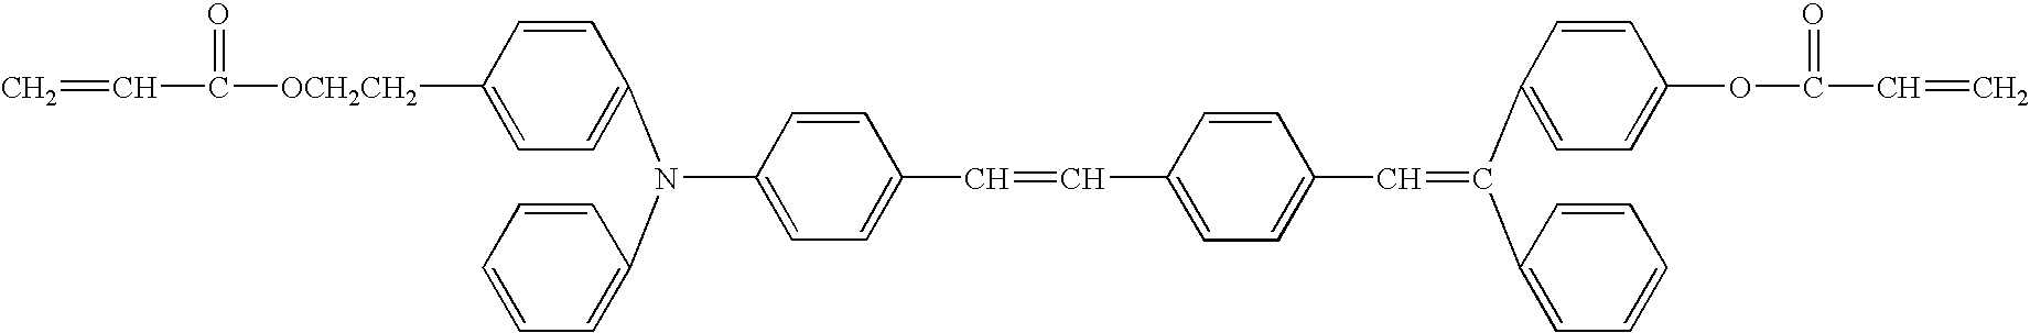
C(C1=CC=C(N(C2=CC=C([OCH2CH2]C(=O)C=C)C=C2)C2=CC=CC=C2)C=C1)=CC1=CC=C(C=C(C2=CC=C(OC(=O)C=C)C=C2)C2=CC=CC=C2)C=C1
